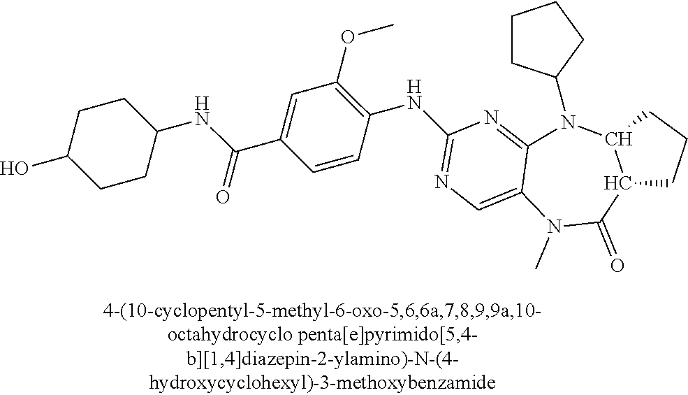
C1CC(N2C3=NC(NC4=C(OC)C=C(C(NC5CCC(O)CC5)=O)C=C4)=NC=C3N(C)C(=O)C3C2CCC3)CC1
